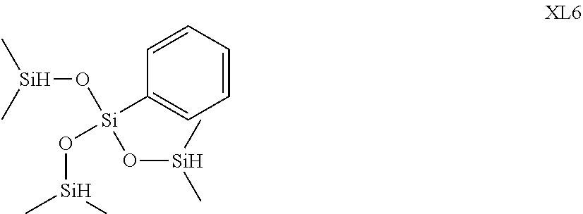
C1=CC=CC([Si](O[Si](C)C)(O[Si](C)C)O[Si](C)C)=C1
